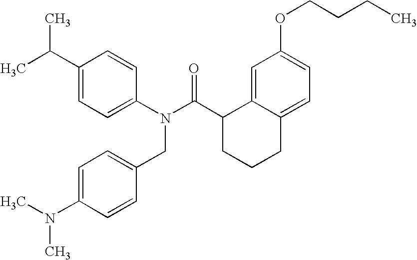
C1(C(C)C)=CC=C(N(C(C2CCCC3=CC=C(OCCCC)C=C23)=O)CC2=CC=C(N(C)C)C=C2)C=C1
